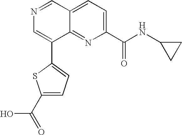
N1=CC2=CC=C(C(=O)NC3CC3)N=C2C(C2=CC=C(C(=O)O)S2)=C1
